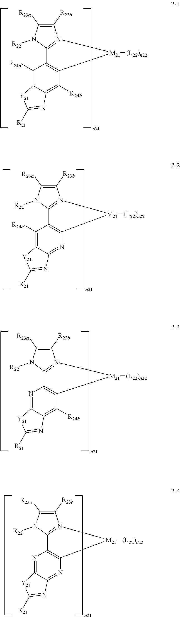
C1([R23b])=C([R23a])N([R22])C2=N1[M21]([(L22)n22])C1=C2C([R24a])=C2C(=C1[R24b])N=C([R21])[Y21]2.C1([R23b])=C([R23a])N([R22])C2=N1[M21]([(L22)n22])C1=C2C([R24a])=C2C(=N1)N=C([R21])[Y21]2.C1([R23b])=C([R23a])N([R22])C2=N1[M21]([(L22)n22])C1=C2N=C2C(=C1[R24b])N=C([R21])[Y21]2.C1([R23b])=C([R23a])N([R22])C2=N1[M21]([(L22)n22])C1=C2N=C2C(=N1)N=C([R21])[Y21]2
